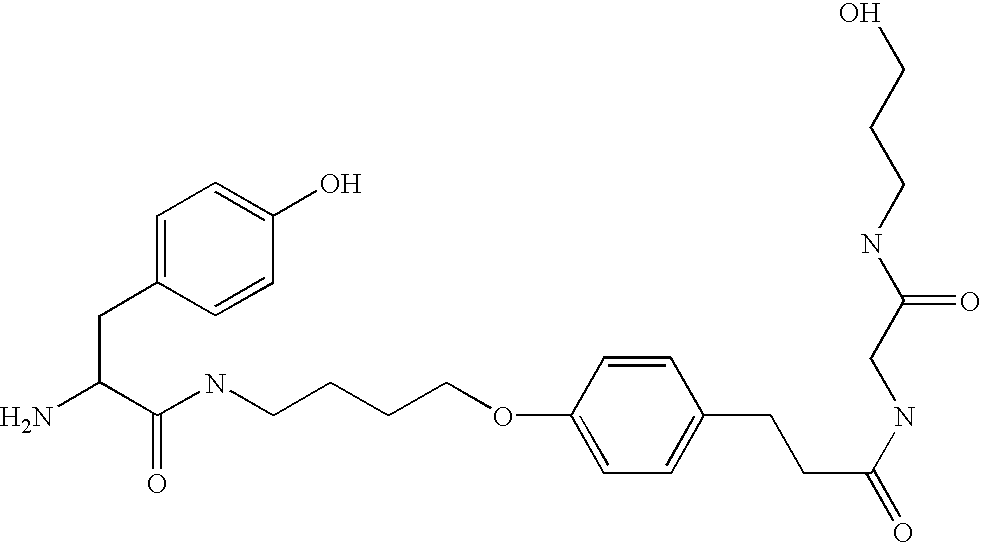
NC(C(NCCCCOC1=CC=C(CCC(=O)NCC(NCCCO)=O)C=C1)=O)CC1=CC=C(O)C=C1
